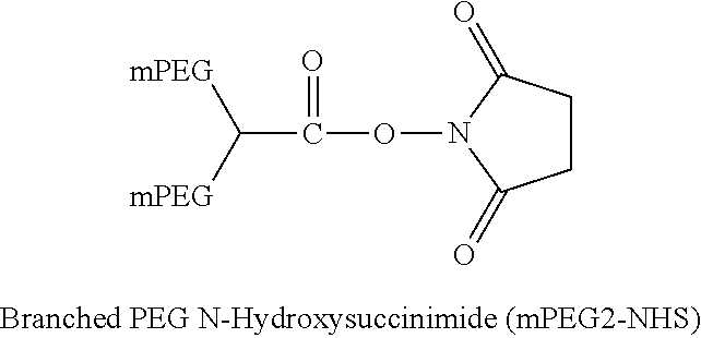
O(N1C(=O)CCC1=O)C(C([mPEG])[mPEG])=O
